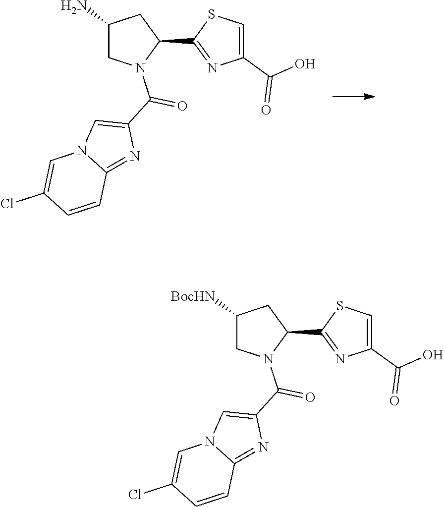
C1(N)CN(C(C2=CN3C(=N2)C=CC(Cl)=C3)=O)C(C2=NC(C(O)=O)=CS2)C1.C1([BocHN])CN(C(C2=CN3C(=N2)C=CC(Cl)=C3)=O)C(C2=NC(C(O)=O)=CS2)C1
